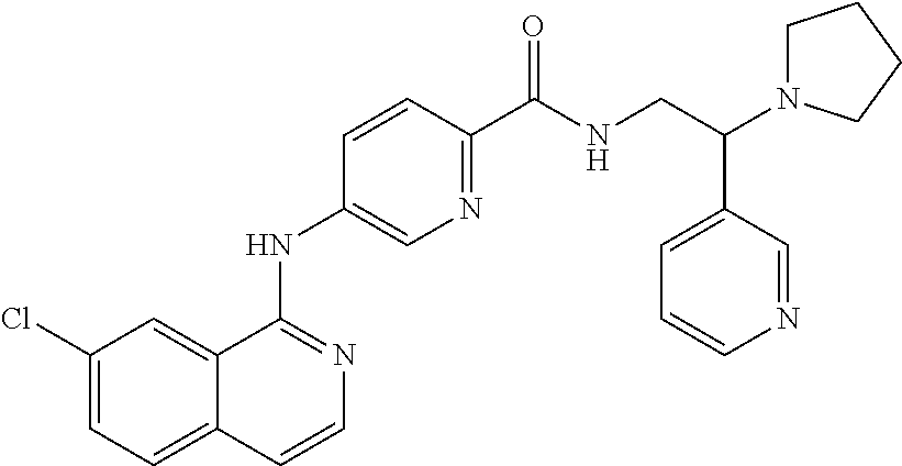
C12=CC=C(Cl)C=C1C(NC1=CN=C(C(NCC(N3CCCC3)C3=CC=CN=C3)=O)C=C1)=NC=C2
